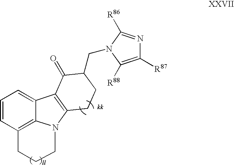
C1=CC2=C3C(=C1)C1=C(N3CCC2)CCC(CN2C([R86])=NC([R87])=C2[R88])C1=O
